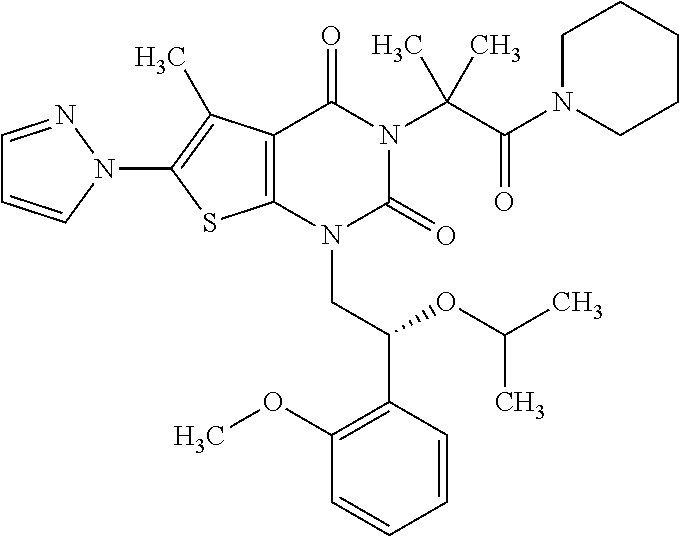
C12=C(C(C)=C(N3C=CC=N3)S1)C(=O)N(C(C(=O)N1CCCCC1)(C)C)C(=O)N2CC(C1=C(OC)C=CC=C1)OC(C)C
